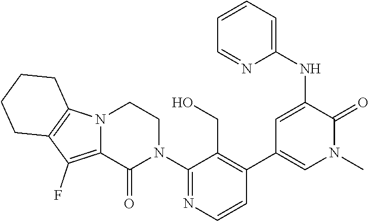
C1(N2CCN3C(=C(F)C4=C3CCCC4)C2=O)=NC=CC(C2=CN(C)C(=O)C(NC3=CC=CC=N3)=C2)=C1CO
